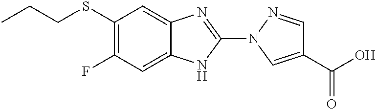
S(C1=C(F)C=C2C(=C1)N=C(N1C=C(C(=O)O)C=N1)N2)CCC
